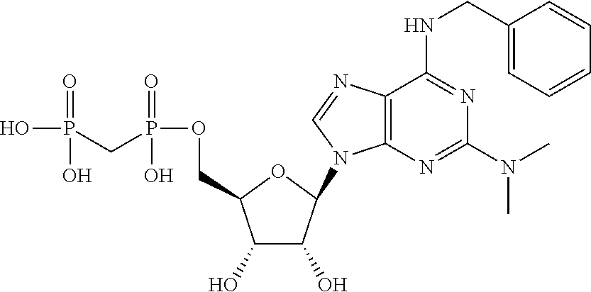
C1(O)C(O)C(N2C3=C(N=C2)C(NCC2=CC=CC=C2)=NC(N(C)C)=N3)OC1COP(CP(O)(=O)O)(=O)O
